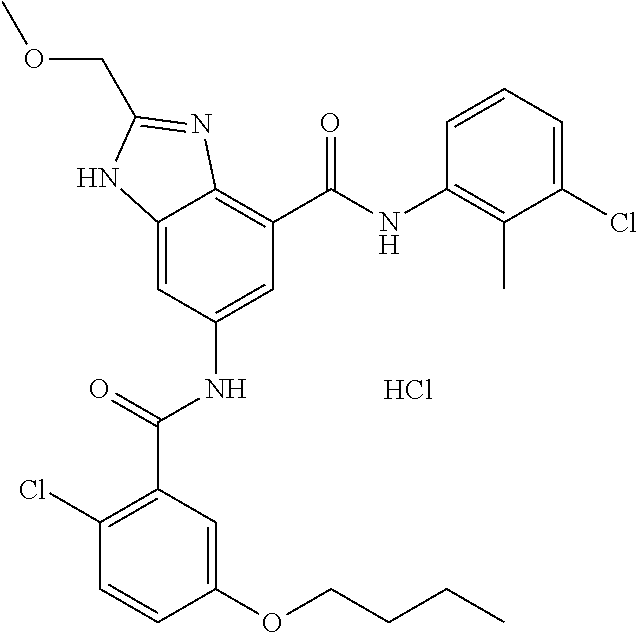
C12=CC(NC(C3=C(Cl)C=CC(OCCCC)=C3)=O)=CC(C(NC3=C(C)C(Cl)=CC=C3)=O)=C1N=C(COC)N2.Cl
